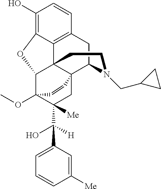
C1(O)=C2C3=C(C=C1)CC1C45C3(C(C(OC)(C(C(O)([H])C3=CC=CC([Me])=C3)([Me])C4)C=C5)O2)CCN1CC1CC1
